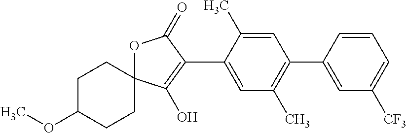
O1C2(C(O)=C(C3=CC(C)=C(C4=CC([CF3])=CC=C4)C=C3C)C1=O)CCC(OC)CC2
